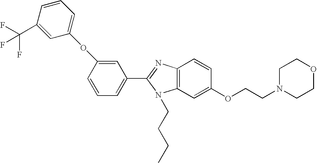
C1(C2=NC3=C(N2CCCC)C=C(OCCN2CCOCC2)C=C3)=CC=CC(OC2=CC=CC(C(F)(F)F)=C2)=C1
